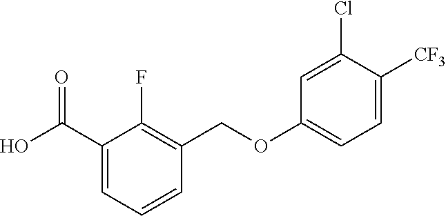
C1(C(O)=O)=CC=CC(COC2=CC=C([CF3])C(Cl)=C2)=C1F
